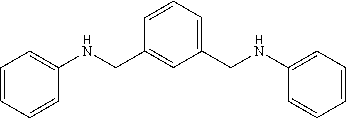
C1=CC(NCC2=CC(CNC3=CC=CC=C3)=CC=C2)=CC=C1
